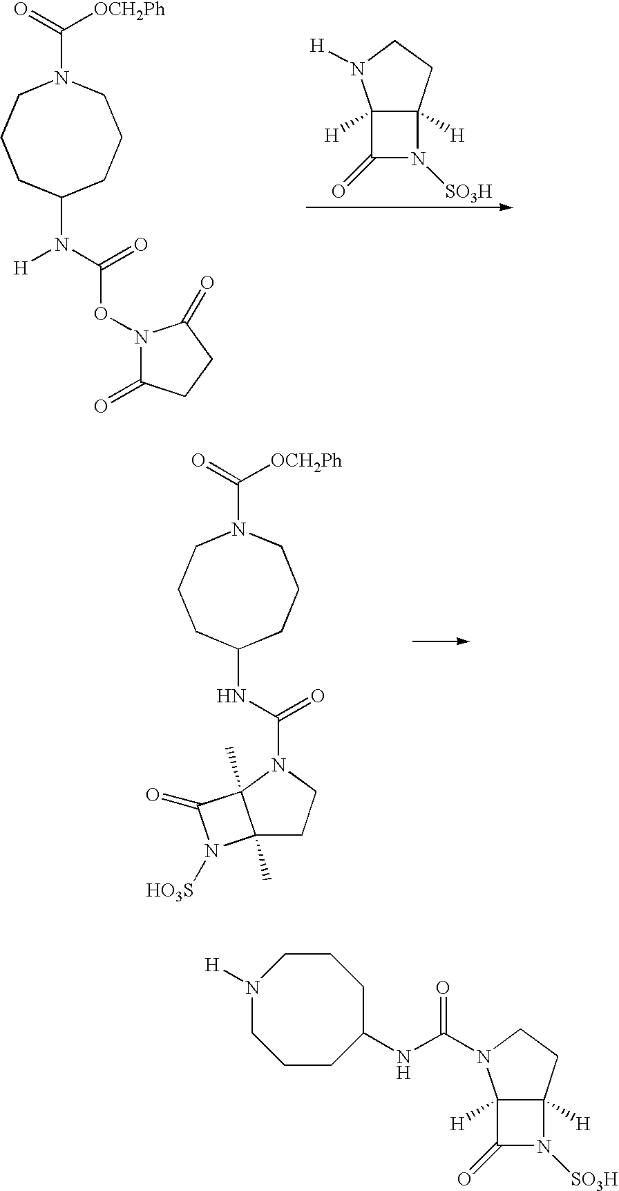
C12([H])C(=O)N([SO3H])C1([H])CCN2[H].O=C([OCH2Ph])N1CCCC(N([H])C(=O)ON2C(=O)CCC2=O)CCC1.O=C([OCH2Ph])N1CCCC(NC(=O)N2C3(C)C(C)(CC2)N([HO3S])C3=O)CCC1.C12([H])C(=O)N([SO3H])C1([H])CCN2C(NC1CCCN([H])CCC1)=O
